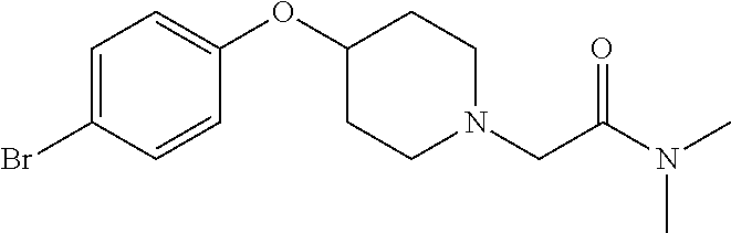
C1=C(Br)C=CC(OC2CCN(CC(N(C)C)=O)CC2)=C1
